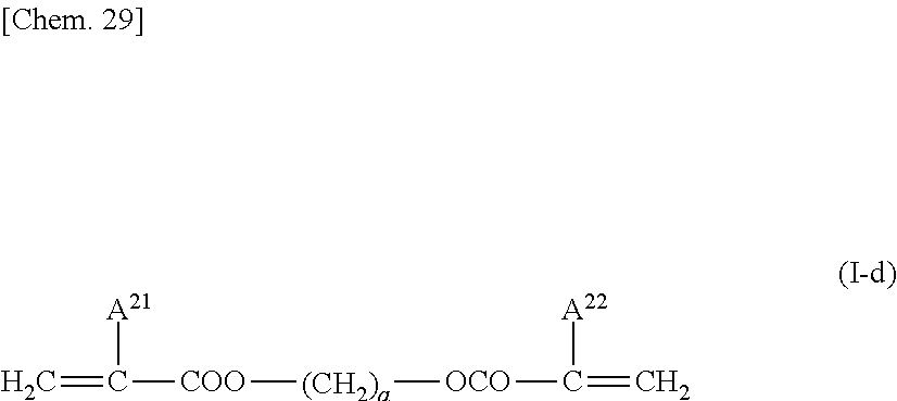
C=C([A21])[COO][(CH2)a][OCO]C([A22])=C
